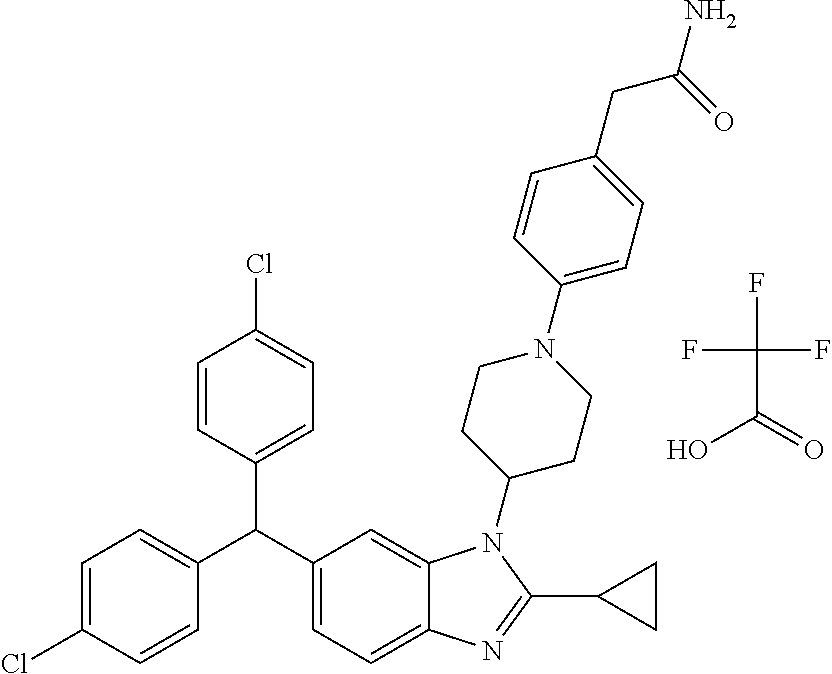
ClC1=CC=C(C(C2=CC=C3C(=C2)N(C2CCN(C4=CC=C(CC(=O)N)C=C4)CC2)C(C2CC2)=N3)C2=CC=C(Cl)C=C2)C=C1.O=C(O)C(F)(F)F
